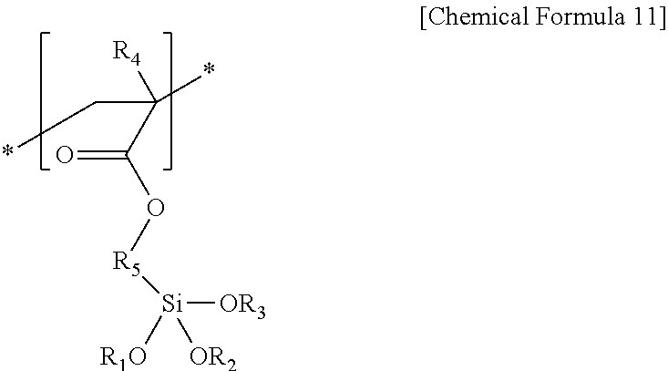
*CC(*)([R4])C(O[R5][Si]([OR3])([R1O])[OR2])=O
